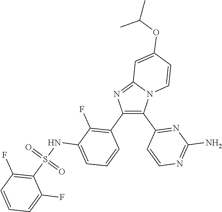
C12=NC(C3=C(F)C(NS(C4=C(F)C=CC=C4F)(=O)=O)=CC=C3)=C(C3=NC(N)=NC=C3)N1C=CC(OC(C)C)=C2
